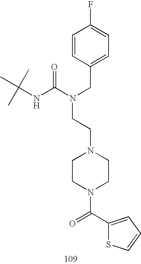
C1=CC(CN(C(NC(C)(C)C)=O)CCN2CCN(C(C3=CC=CS3)=O)CC2)=CC=C1F
